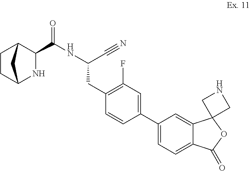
C1(C(NC(C#N)CC2=C(F)C=C(C3=CC=C4C(=C3)C3(OC4=O)CNC3)C=C2)=O)C2CCC(N1)C2
